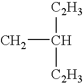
CC([C2H3])[C2H3]
